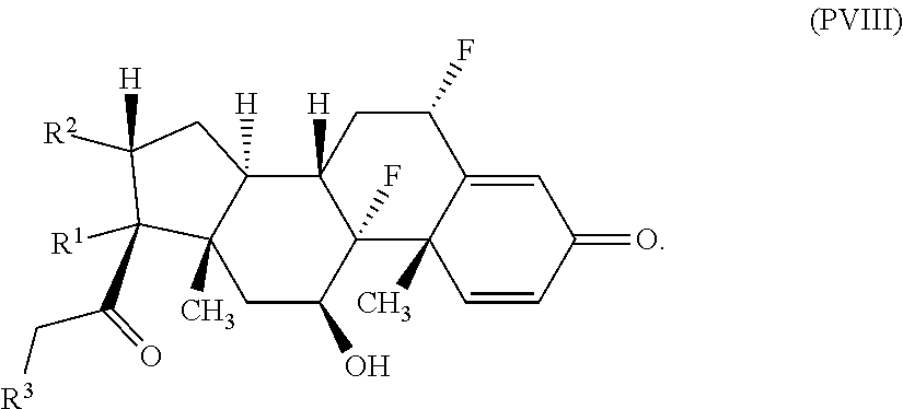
C1C(O)C2(F)C([H])(C3([H])C1(C)C([R1])(C(C[R3])=O)C([R2])([H])C3)CC(F)C1=CC(=O)C=CC21C
